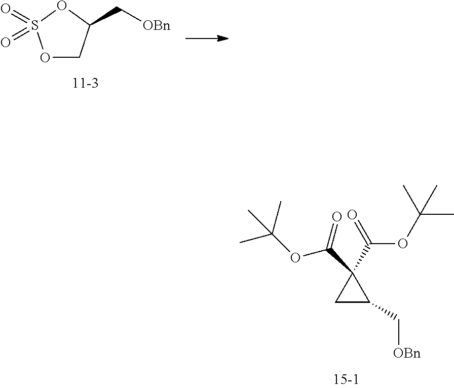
O1CC(C[OBn])OS1(=O)=O.C1C(C[OBn])C1(C(=O)OC(C)(C)C)C(=O)OC(C)(C)C
